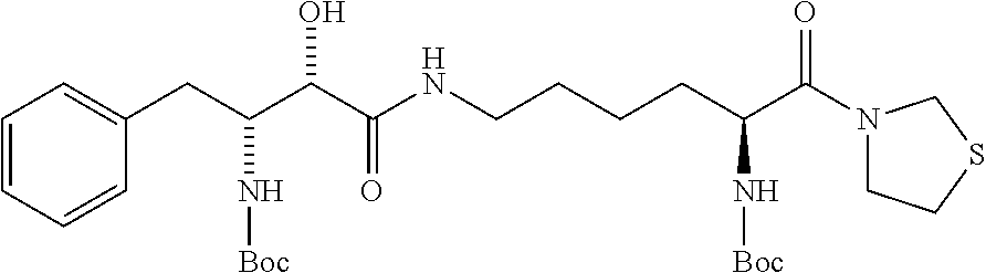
C(C(C(C(NCCCCC(C(N1CCSC1)=O)N[Boc])=O)O)N[Boc])C1=CC=CC=C1
